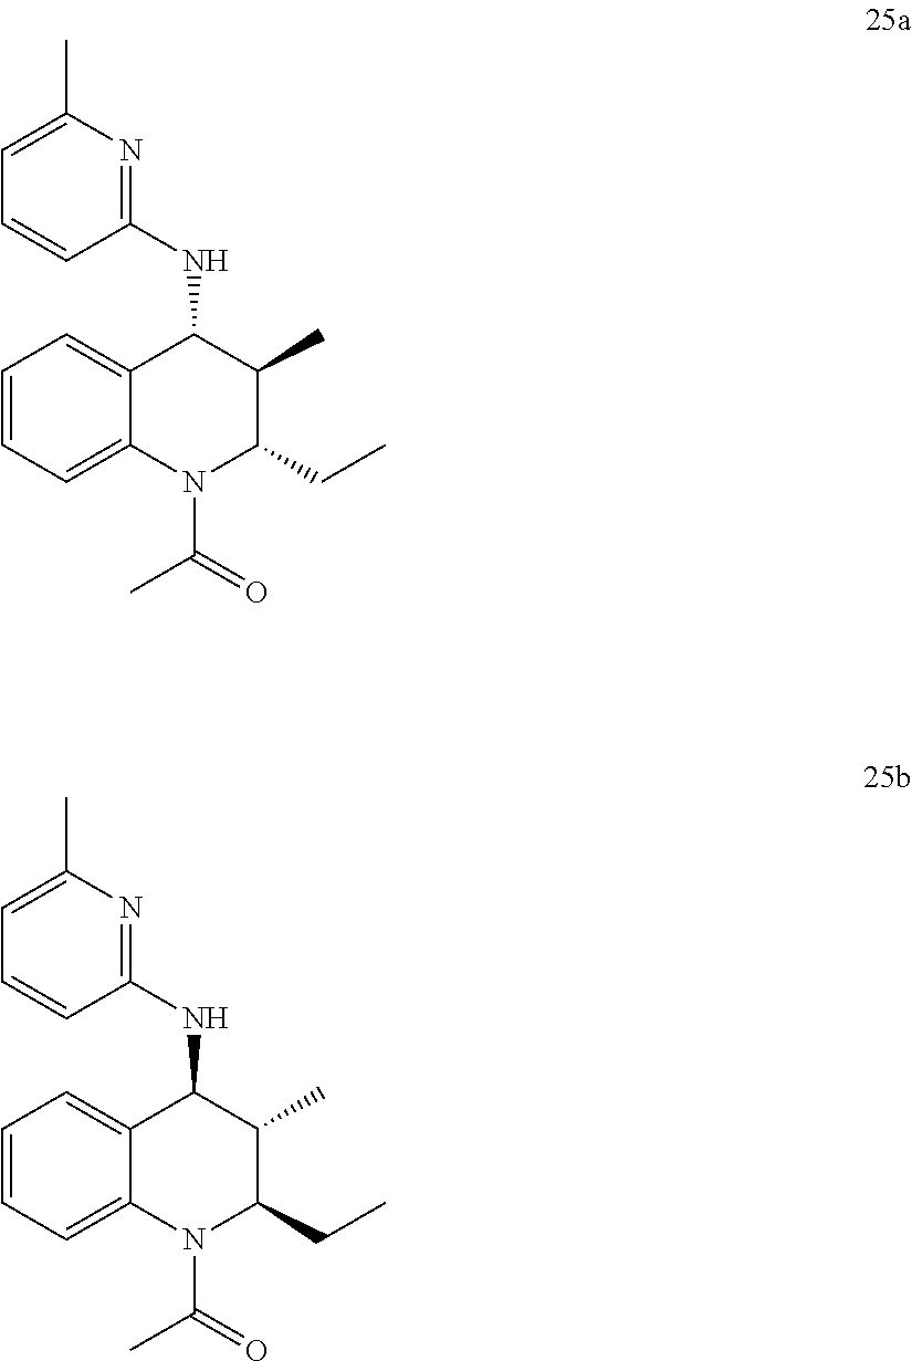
C1=CC=C2C(=C1)C(NC1=NC(C)=CC=C1)C(C)C(CC)N2C(C)=O.C1=CC=C2C(=C1)C(NC1=NC(C)=CC=C1)C(C)C(CC)N2C(C)=O
